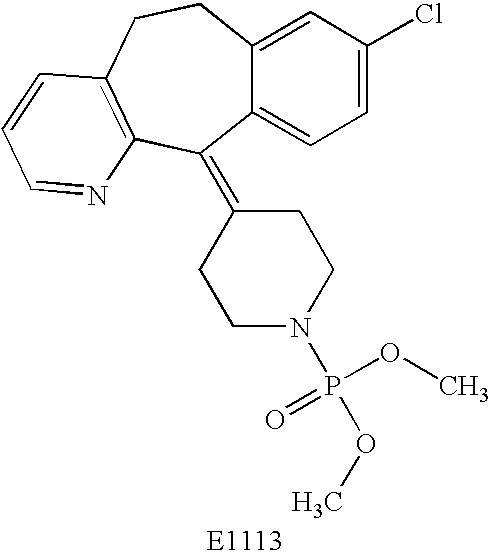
C12=CC=C(Cl)C=C1CCC1=C(C2=C2CCN(P(OC)(OC)=O)CC2)N=CC=C1
